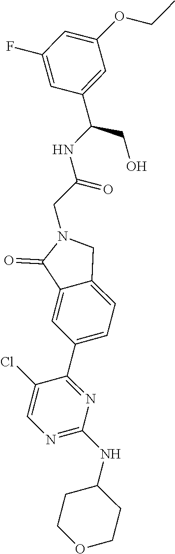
N1=C(NC2CCOCC2)N=C(C2=CC=C3C(=C2)C(=O)N(CC(=O)NC(CO)C2=CC(OCC)=CC(F)=C2)C3)C(Cl)=C1
